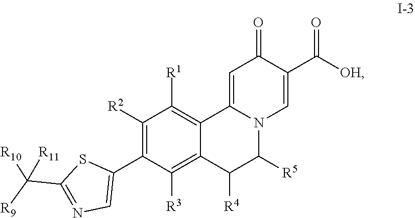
C1([R2])=C(C2=CN=C(C([R9])([R11])[R10])S2)C([R3])=C2C(=C1[R1])C1=CC(=O)C(C([OH])=O)=CN1C([R5])C2[R4]
